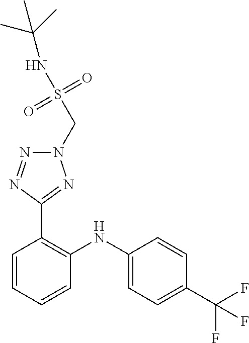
C1=CC(C(F)(F)F)=CC=C1NC1=C(C2=NN(CS(NC(C)(C)C)(=O)=O)N=N2)C=CC=C1
